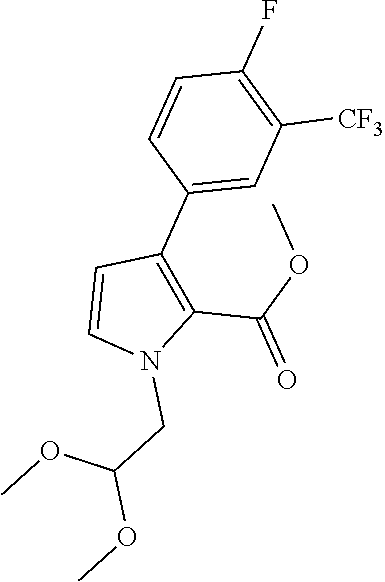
C1(C(OC)=O)=C(C2=CC([CF3])=C(F)C=C2)C=CN1CC(OC)OC
